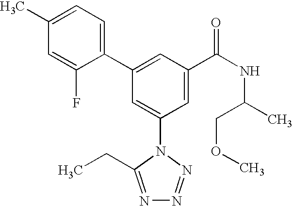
C1(C2=CC(C(NC(C)COC)=O)=CC(N3C(CC)=NN=N3)=C2)=CC=C(C)C=C1F
